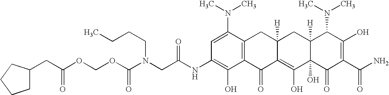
N(CC(NC1=C(O)C2=C(C(N(C)C)=C1)CC1([H])C(=C(O)C3(O)C([H])(C1)C(N(C)C)C(O)=C(C(N)=O)C3=O)C2=O)=O)(C(OCOC(CC1CCCC1)=O)=O)CCCC
